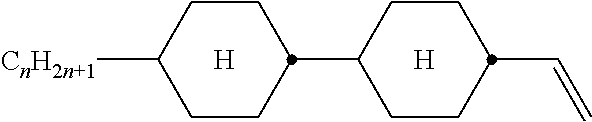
C1CC([CnH2n+1])CCC1C1CCC(C=C)CC1.[H].[H]
